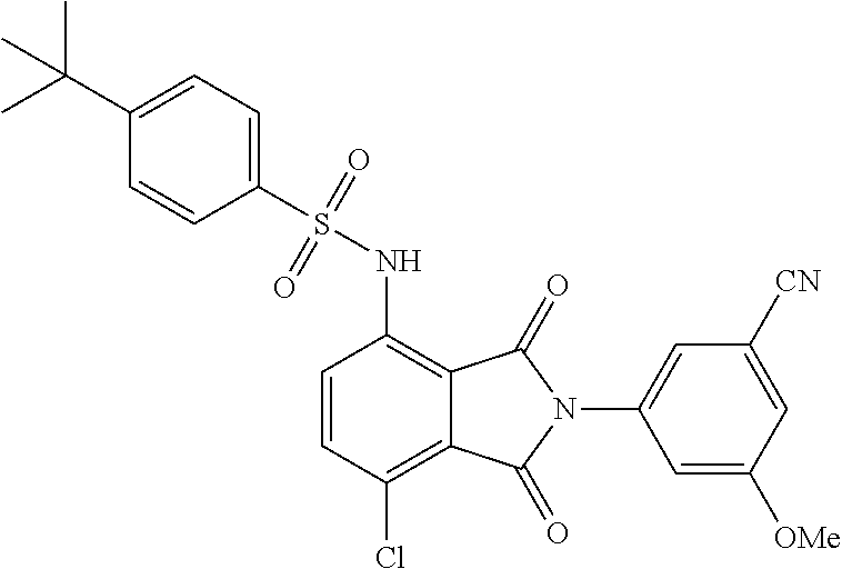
C1=CC(Cl)=C2C(=C1NS(C1=CC=C(C(C)(C)C)C=C1)(=O)=O)C(=O)N(C1=CC([CN])=CC([OMe])=C1)C2=O
